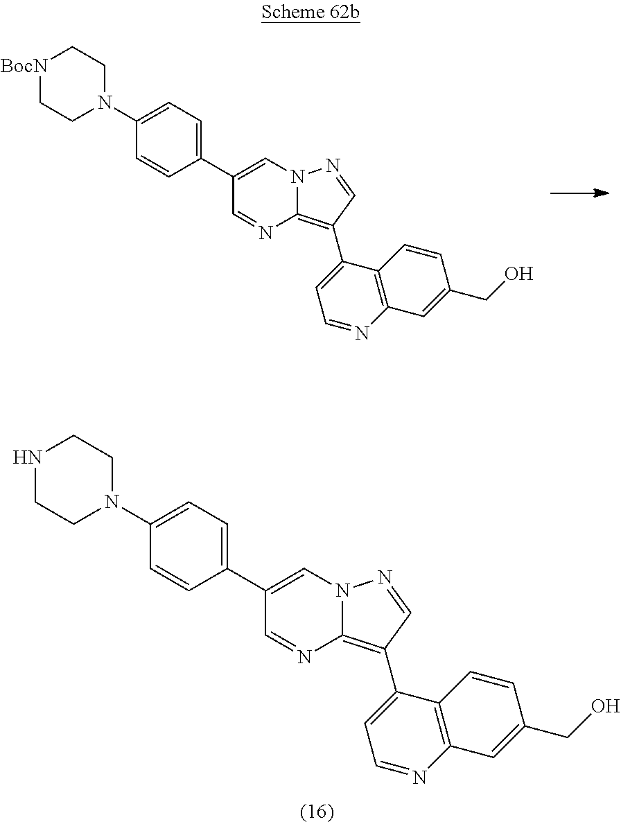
C1(C2=CC=C(N3CC[BocN]CC3)C=C2)=CN2C(=C(C3=CC=NC4=C3C=CC(CO)=C4)C=N2)N=C1.C1(C2=CC=C(N3CCNCC3)C=C2)=CN2C(=C(C3=CC=NC4=C3C=CC(CO)=C4)C=N2)N=C1
